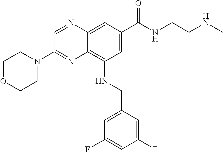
C1OCCN(C2=NC3=C(NCC4=CC(F)=CC(F)=C4)C=C(C(NCCNC)=O)C=C3N=C2)C1
